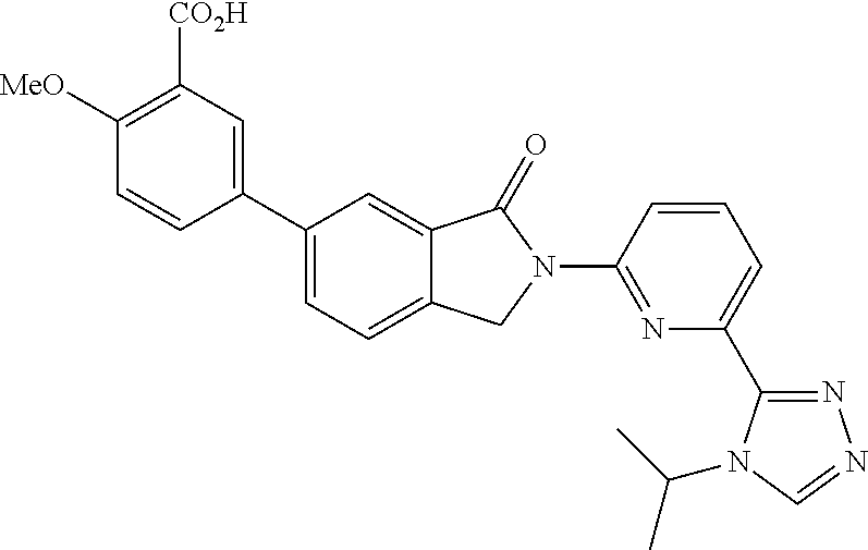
C1(C2=CC=C3C(=C2)C(=O)N(C2=NC(C4=NN=CN4C(C)C)=CC=C2)C3)=CC([CO2H])=C([MeO])C=C1
